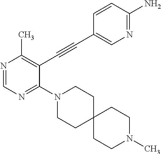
N1=CN=C(N2CCC3(CC2)CCN(C)CC3)C(C#CC2=CN=C(N)C=C2)=C1C
